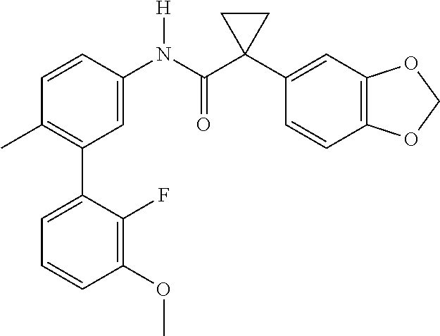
C1=C(N(C(C2(C3=CC4=C(C=C3)OCO4)CC2)=O)[H])C=CC(C)=C1C1=CC=CC(OC)=C1F
